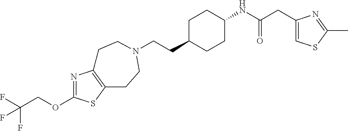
C(CC1CCC(NC(CC2=CSC(C)=N2)=O)CC1)N1CCC2=C(N=C(OCC(F)(F)F)S2)CC1
